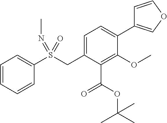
C1=CC=CC(S(CC2=CC=C(C3=COC=C3)C(OC)=C2C(OC(C)(C)C)=O)(=NC)=O)=C1
